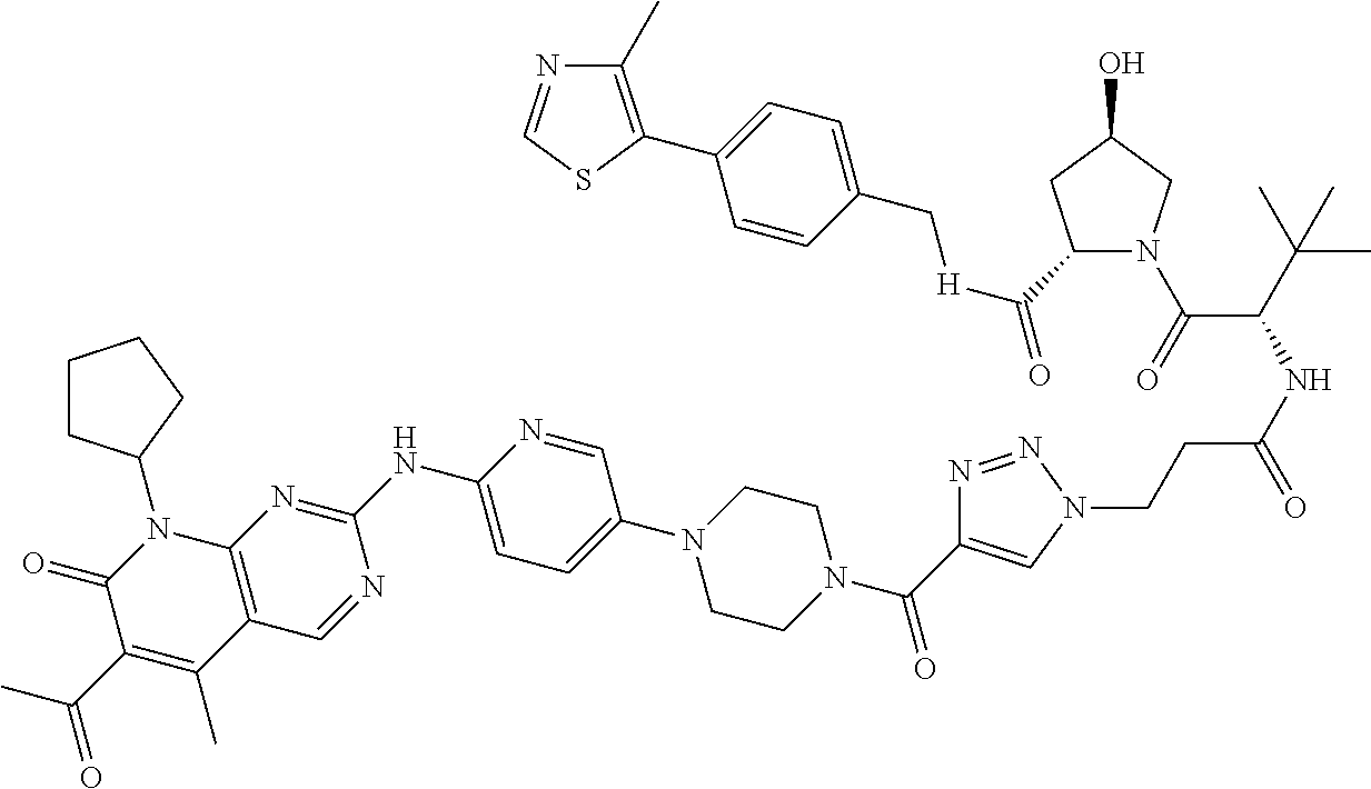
C1CC(N2C3=C(C(C)=C(C(=O)C)C2=O)C=NC(NC2=CC=C(N4CCN(C(=O)C5=CN(CCC(NC(C(N6C(C(=O)[H]CC7=CC=C(C8=C(C)N=CS8)C=C7)CC(O)C6)=O)C(C)(C)C)=O)N=N5)CC4)C=N2)=N3)CC1
